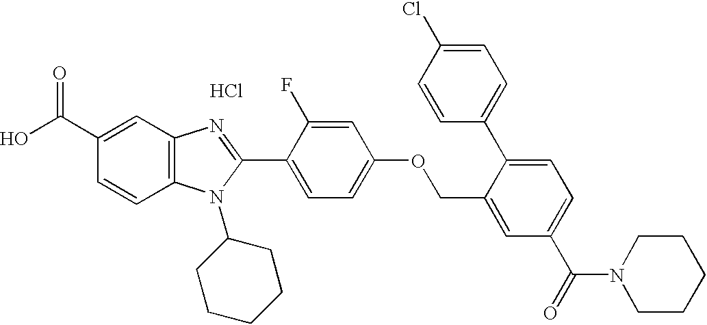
Cl.OC(C1=CC2=C(C=C1)N(C1CCCCC1)C(C1=CC=C(OCC3=CC(C(=O)N4CCCCC4)=CC=C3C3=CC=C(Cl)C=C3)C=C1F)=N2)=O
